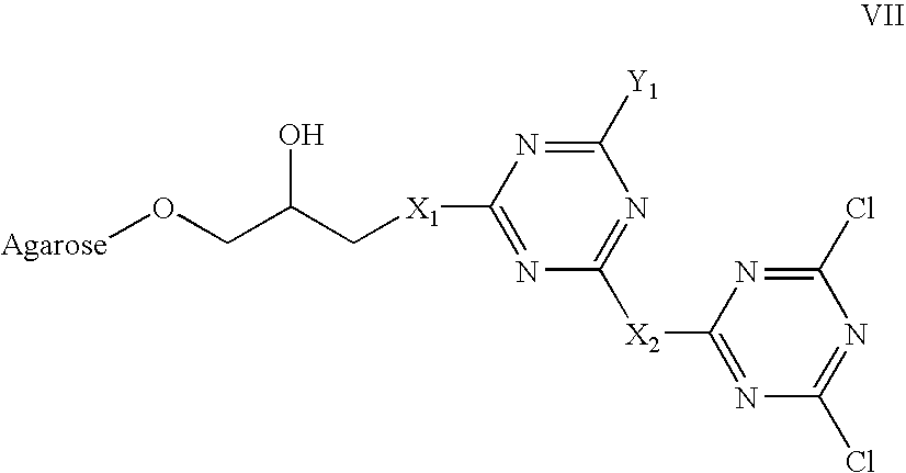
[Agarose]OCC(C[X1]C1=NC([X2]C2=NC(Cl)=NC(Cl)=N2)=NC([Y1])=N1)O
